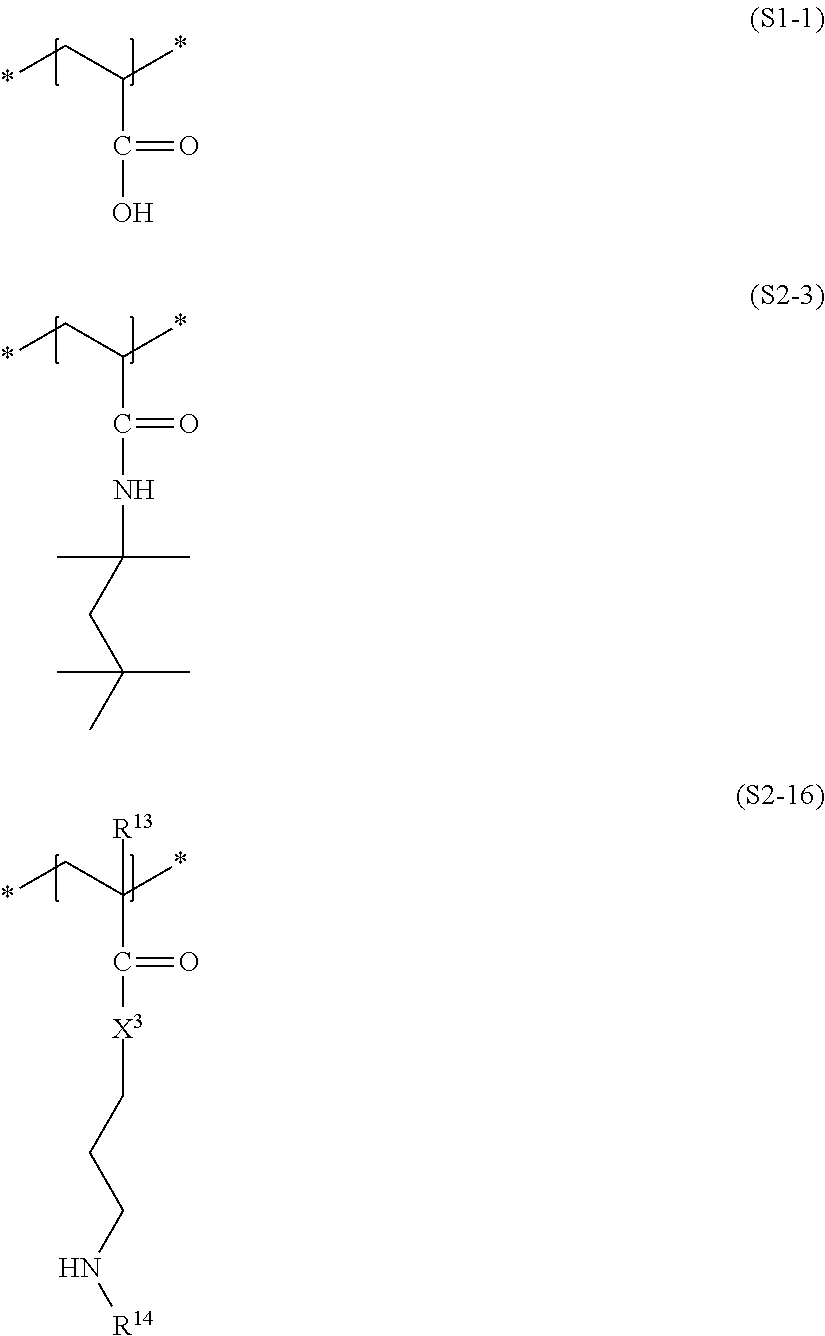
C(C(C*)*)(O)=O.C(C(C*)*)(NC(C)(C)CC(C)(C)C)=O.C(C(C*)(*)[R13])([X3]CCCN[R14])=O
